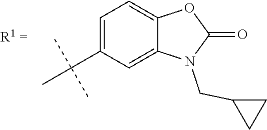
C1=C(C(C)(C)C)C=C2C(=C1)OC(=O)N2CC1CC1
